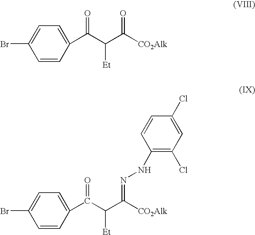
C1=CC(C(=O)C([Et])C(=O)[CO2Alk])=CC=C1Br.C1=CC(C(=O)C([Et])C(=NNC2=C(Cl)C=C(Cl)C=C2)[CO2Alk])=CC=C1Br
